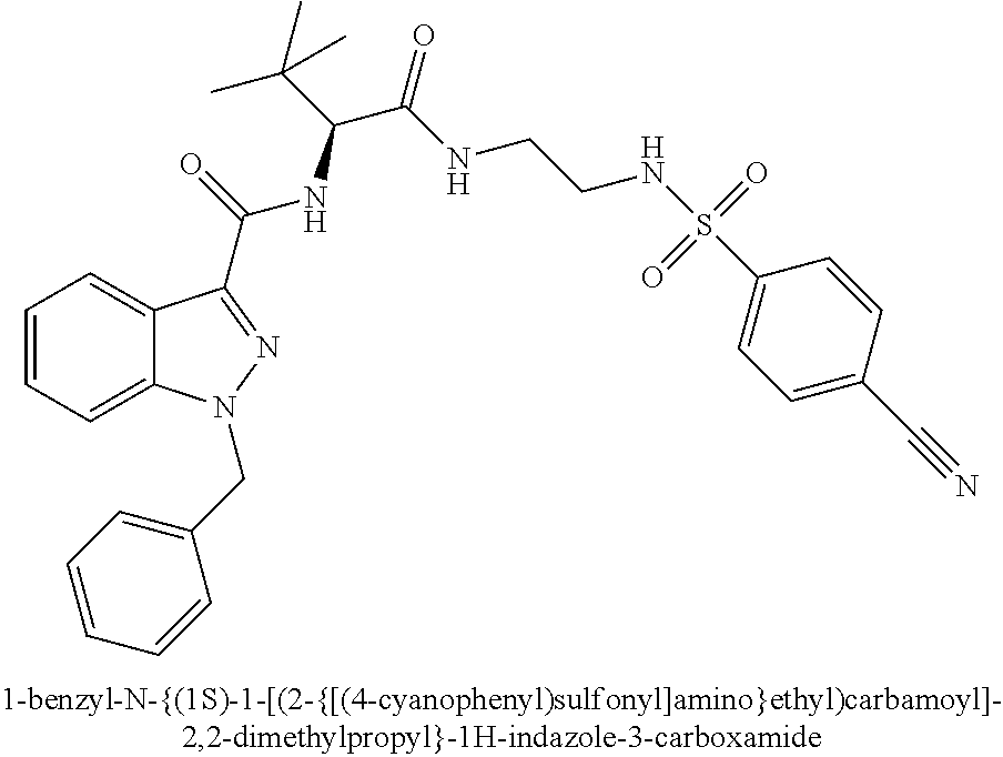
C1=CC=C2C(=C1)C(C(=O)NC(C(C)(C)C)C(NCCNS(C1=CC=C(C#N)C=C1)(=O)=O)=O)=NN2CC1=CC=CC=C1
